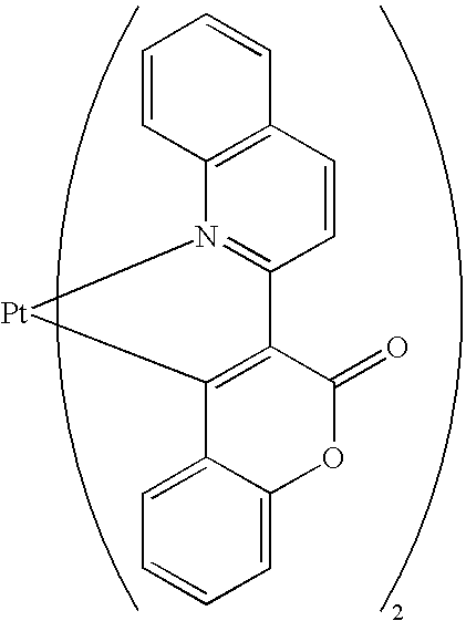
O1C2=CC=CC=C2C2=C(C1=O)C1=N([Pt]2)C2=C(C=C1)C=CC=C2
